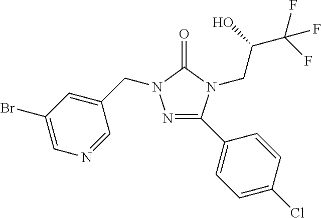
N1=C(C2=CC=C(Cl)C=C2)N(CC(C(F)(F)F)O)C(=O)N1CC1=CC(Br)=CN=C1
